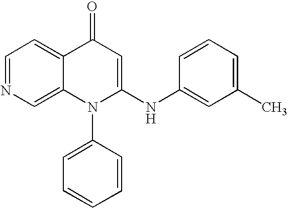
C1=NC=C2C(=C1)C(=O)C=C(NC1=CC(C)=CC=C1)N2C1=CC=CC=C1
